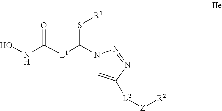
N1(C([L1]C(NO)=O)S[R1])C=C([L2][Z][R2])N=N1
